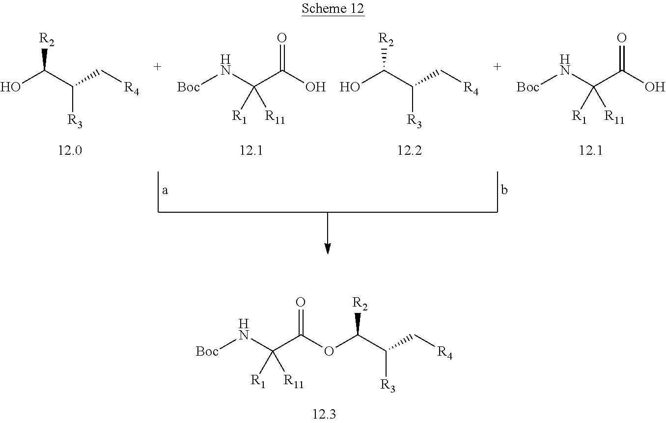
[Boc]NC(C(OC(C(C[R4])[R3])[R2])=O)([R11])[R1].OC(C(C[R4])[R3])[R2].[Boc]NC(C(O)=O)([R11])[R1].OC(C(C[R4])[R3])[R2].[Boc]NC(C(O)=O)([R11])[R1]
